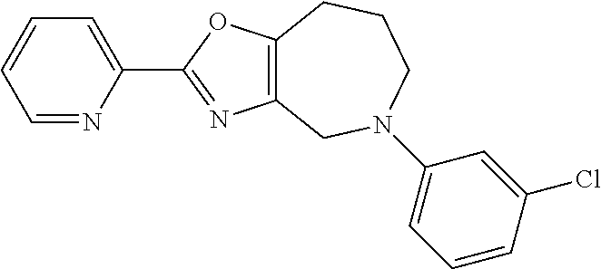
C1=NC(C2=NC3=C(O2)CCCN(C2=CC=CC(Cl)=C2)C3)=CC=C1
